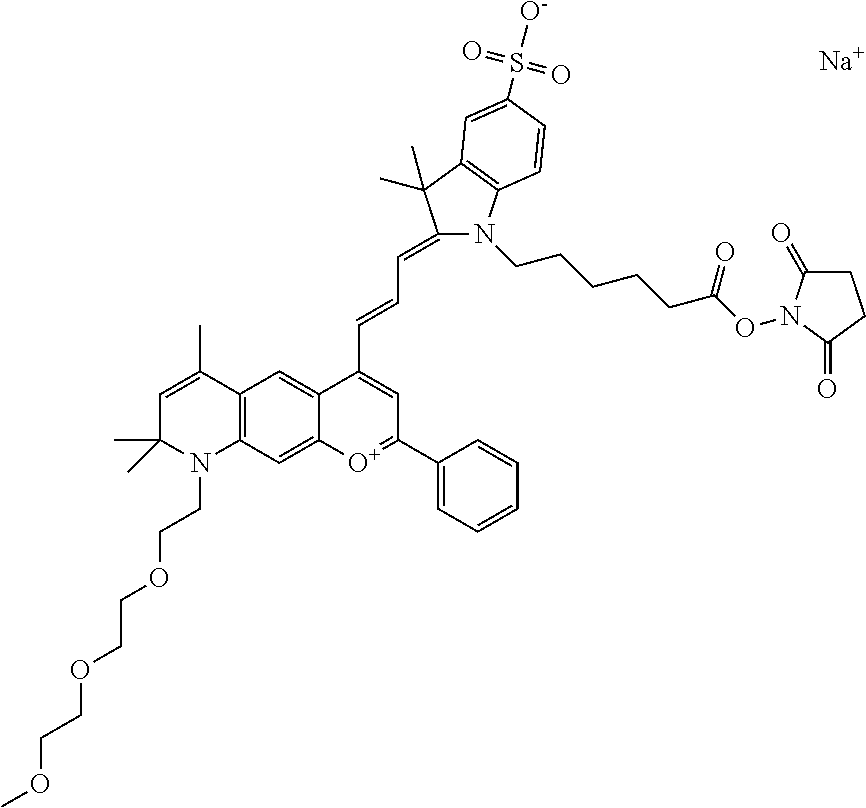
[Na].N1(CCCCCC(ON2C(=O)CCC2=O)=O)C2=C(C(C)(C)C1=CC=CC1=CC(C3=CC=CC=C3)=[O+]C3=CC4=C(C(C)=CC(C)(C)N4CCOCCOCCOC)C=C31)C=C(S([O-])(=O)=O)C=C2
